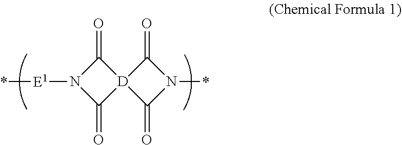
N1([E1]*)C(=O)[D]2(C1=O)C(=O)N(*)C2=O
